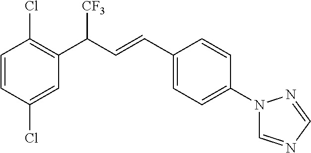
C1(Cl)=CC(C(C=CC2=CC=C(N3C=NC=N3)C=C2)[CF3])=C(Cl)C=C1
